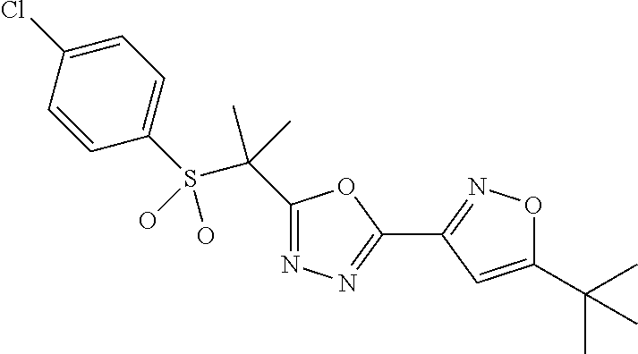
S(C(C)(C)C1=NN=C(C2=NOC(C(C)(C)C)=C2)O1)(C1=CC=C(Cl)C=C1)(O)O
